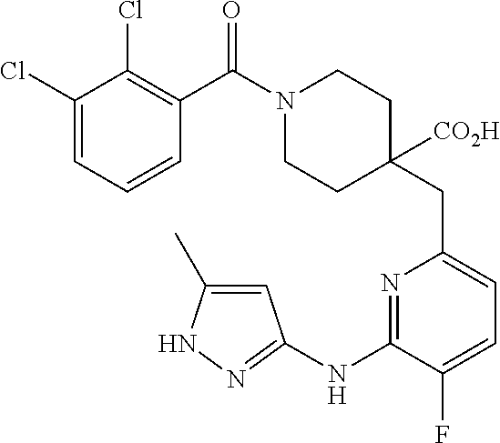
C1(Cl)=CC=CC(C(=O)N2CCC(CC3=CC=C(F)C(NC4=NNC(C)=C4)=N3)([CO2H])CC2)=C1Cl
